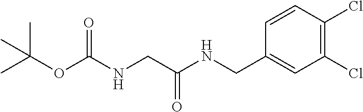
C(NCC1=CC(Cl)=C(Cl)C=C1)(=O)CNC(OC(C)(C)C)=O
